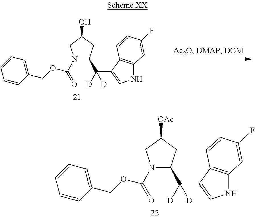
N1(C(=O)OCC2=CC=CC=C2)C(C(C2=CNC3=C2C=CC(F)=C3)([D])[D])CC([OAc])C1.N1(C(=O)OCC2=CC=CC=C2)C(C(C2=CNC3=C2C=CC(F)=C3)([D])[D])CC(O)C1
